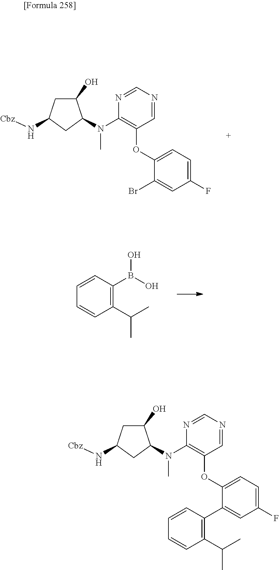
C1(C(C)C)=C(B(O)O)C=CC=C1.C1(O)CC(N[Cbz])CC1N(C)C1=C(OC2=CC=C(F)C=C2C2=C(C(C)C)C=CC=C2)C=NC=N1.C1(O)CC(N[Cbz])CC1N(C)C1=C(OC2=CC=C(F)C=C2Br)C=NC=N1
